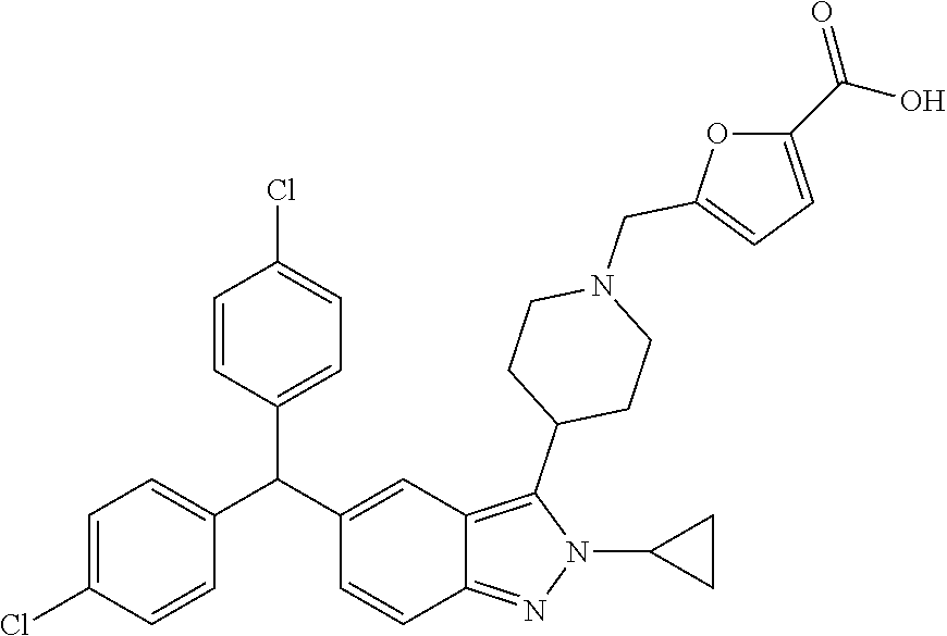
C1=C(Cl)C=CC(C(C2=CC3=C(C4CCN(CC5=CC=C(C(O)=O)O5)CC4)N(C4CC4)N=C3C=C2)C2=CC=C(Cl)C=C2)=C1
